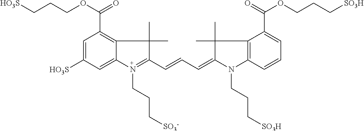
C1=C([HO3S])C=C2C(=C1C(OCCC[HO3S])=O)C(C)(C)C(C=CC=C1C(C)(C)C3=C(N1CCC[SO3H])C=CC=C3C(=O)OCCC[SO3H])=N2CCC[SO3-]
